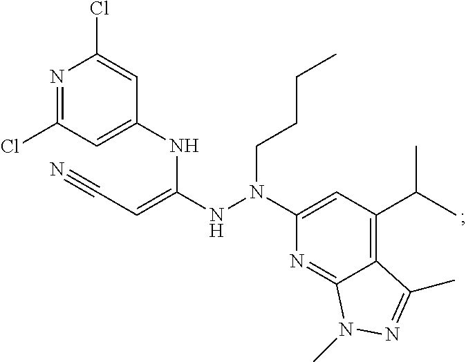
N1=C(Cl)C=C(NC(NN(C2=CC(C(C)C)=C3C(=N2)N(C)N=C3C)CCCC)=CC#N)C=C1Cl
